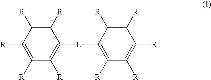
C1([R])=C([R])C([R])=C([R])C([R])=C1[L]C1=C([R])C([R])=C([R])C([R])=C1[R]
